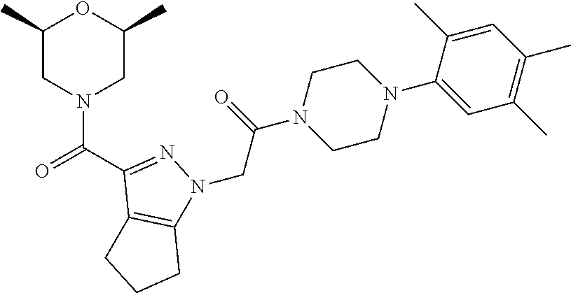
C1(C)CN(C(=O)C2=NN(CC(N3CCN(C4=CC(C)=C(C)C=C4C)CC3)=O)C3=C2CCC3)CC(C)O1
